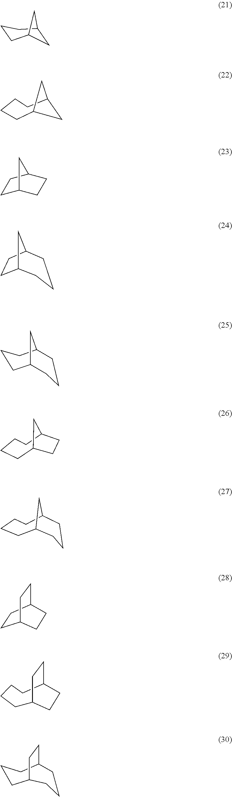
C1CCC2CCCC1C2.C1C2CCCC1C2.C1CCCC2CC1C2.C1C2CCC(C1)C2.C12CCC(C1)CCC2.C12CCCCC(C1)CC2.C12CCCCC(C1)CCC2.C1CC2CCC1CC2.C1C2CCC(CCC1)CC2.C1C2CCC(CC1)CCC2
